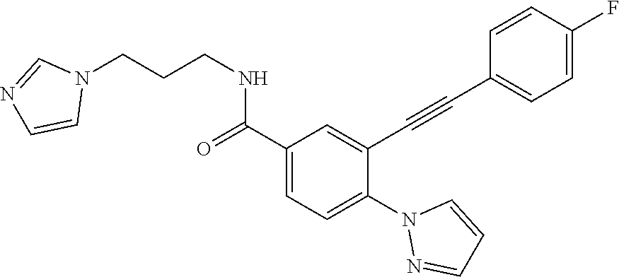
C1(C(=O)NCCCN2C=NC=C2)=CC=C(N2N=CC=C2)C(C#CC2=CC=C(F)C=C2)=C1
